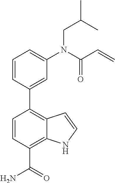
C1=CC(C2=C3C(=C(C(=O)N)C=C2)NC=C3)=CC(N(C(C=C)=O)CC(C)C)=C1
